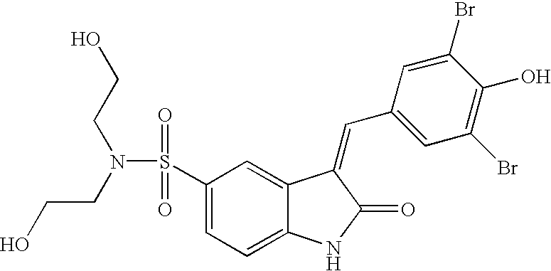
C1(S(N(CCO)CCO)(=O)=O)=CC=C2C(=C1)C(=CC1=CC(Br)=C(O)C(Br)=C1)C(=O)N2
